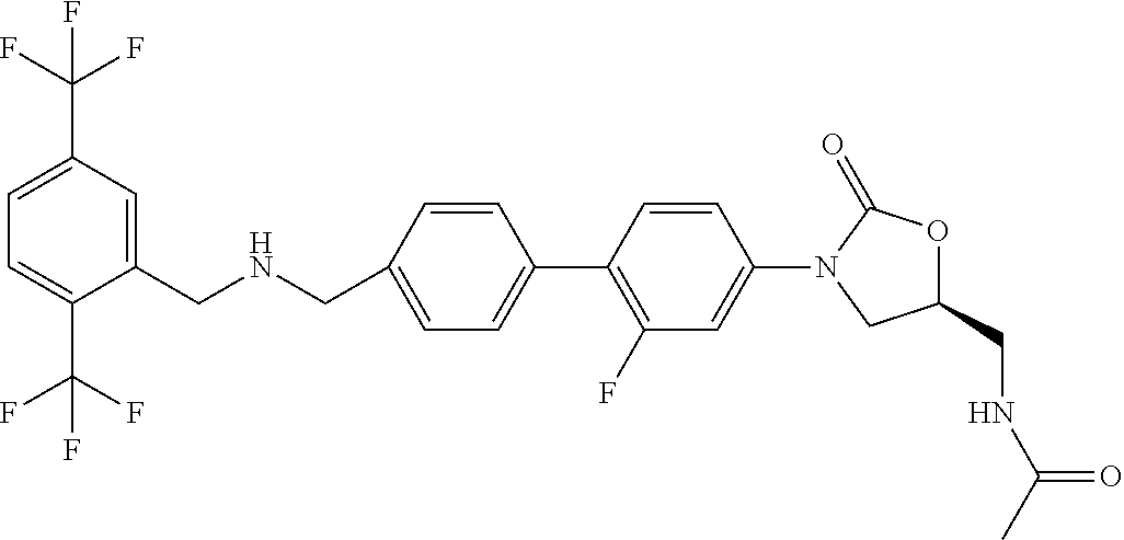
C(C1=CC=C(C2=C(F)C=C(N3CC(CNC(C)=O)OC3=O)C=C2)C=C1)NCC1=CC(C(F)(F)F)=CC=C1C(F)(F)F
